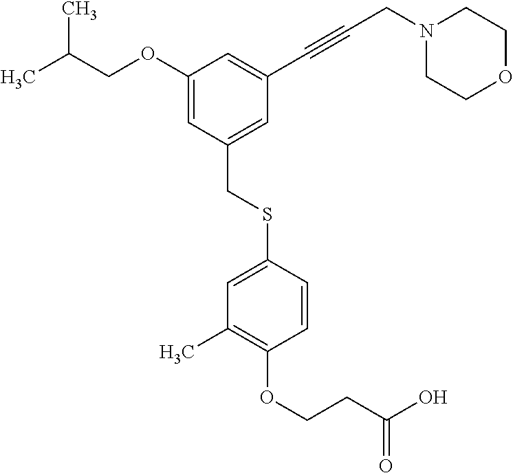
N1(CC#CC2=CC(OCC(C)C)=CC(CSC3=CC(C)=C(OCCC(O)=O)C=C3)=C2)CCOCC1
